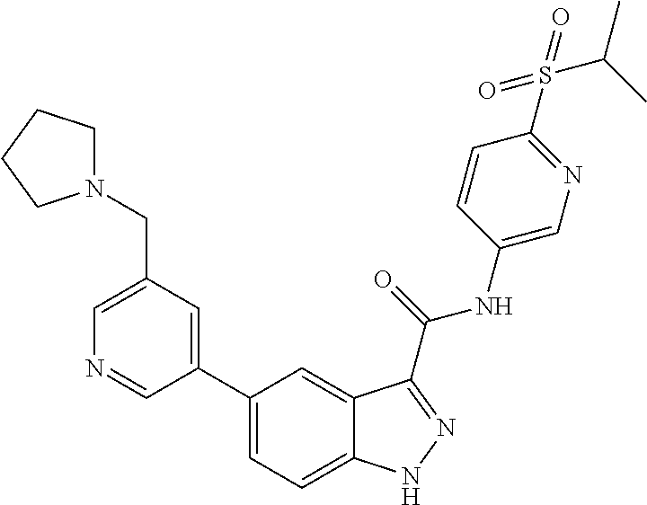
C1(CN2CCCC2)=CN=CC(C2=CC=C3C(=C2)C(C(NC2=CN=C(S(=O)(=O)C(C)C)C=C2)=O)=NN3)=C1
